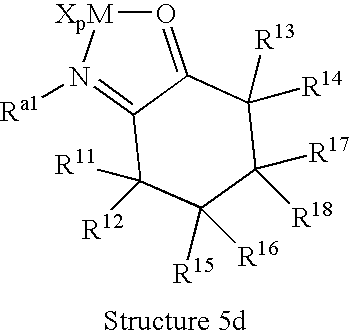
O1=C2C(=N([Ra1])[XpM]1)C([R12])([R11])C([R15])([R16])C([R18])([R17])C2([R14])[R13]
